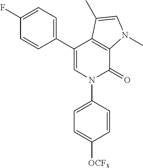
C12=C(C(C3=CC=C(F)C=C3)=CN(C3=CC=C([OCF3])C=C3)C1=O)C(C)=CN2C
